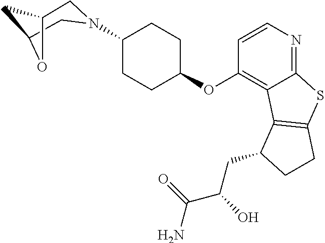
C1(N2CC3CC(C2)O3)CCC(OC2=C3C(=NC=C2)SC2=C3C(CC(O)C(N)=O)CC2)CC1
